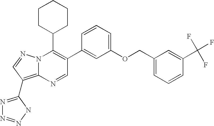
N1=CC(C2=CC(OCC3=CC=CC(C(F)(F)F)=C3)=CC=C2)=C(C2CCCCC2)N2C1=C(C1=NN=NN1)C=N2
